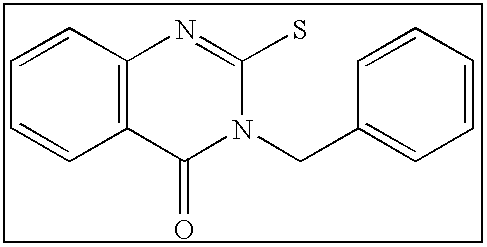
C1=CC2=C(C=C1)C(=O)N(CC1=CC=CC=C1)C(S)=N2
